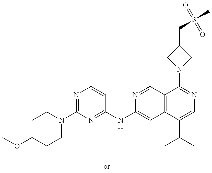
N1(C2=NC=CC(NC3=CC4=C(C=N3)C(N3CC(CS(C)(=O)=O)C3)=NC=C4C(C)C)=N2)CCC(OC)CC1
